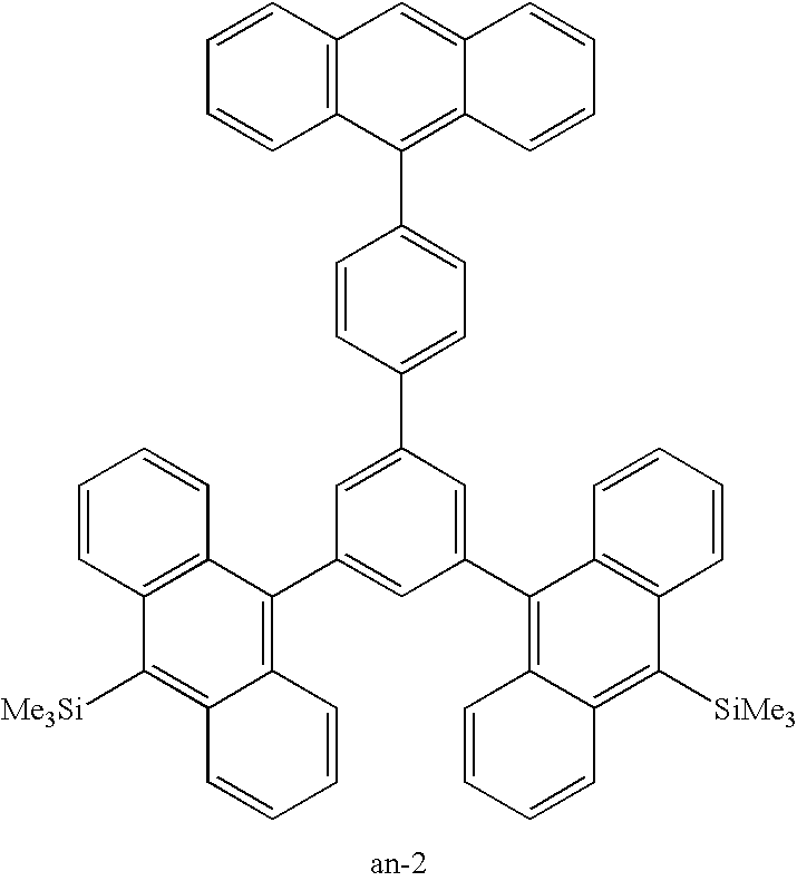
C12=C(C=CC=C1)C=C1C(=C2C2=CC=C(C3=CC(C4=C5C(=C([Me3Si])C6=C4C=CC=C6)C=CC=C5)=CC(C4=C5C(=C([SiMe3])C6=C4C=CC=C6)C=CC=C5)=C3)C=C2)C=CC=C1
